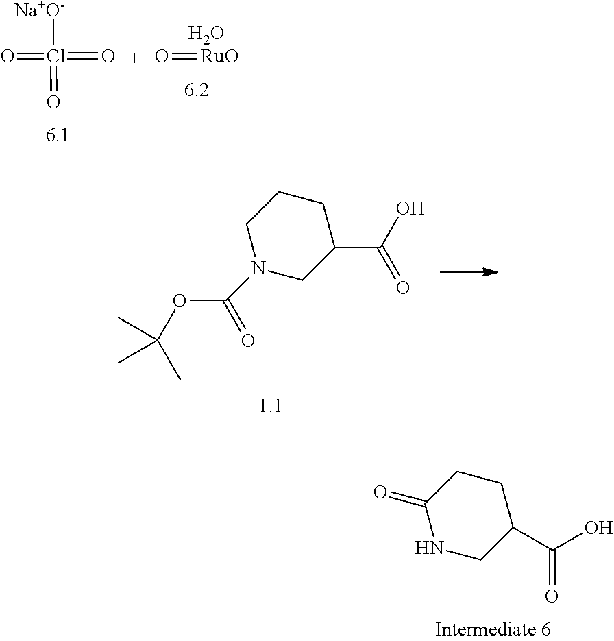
O=Cl(=O)(=O)[Na+O-].O=[RuO].O.C1N(C(=O)OC(C)(C)C)CC(C(O)=O)CC1.C1(=O)NCC(C(O)=O)CC1
